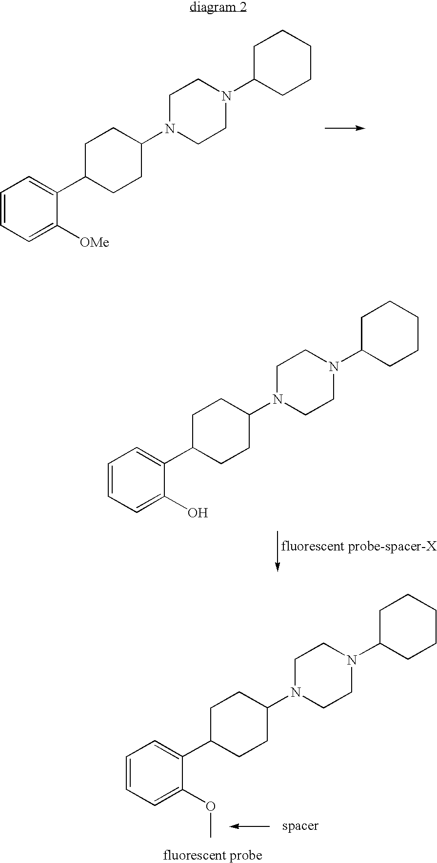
C1(N2CCN(C3CCCCC3)CC2)CCC(C2=CC=CC=C2[OMe])CC1.C1(N2CCN(C3CCCCC3)CC2)CCC(C2=CC=CC=C2O)CC1.C1(N2CCN(C3CCCCC3)CC2)CCC(C2=CC=CC=C2OC)CC1
